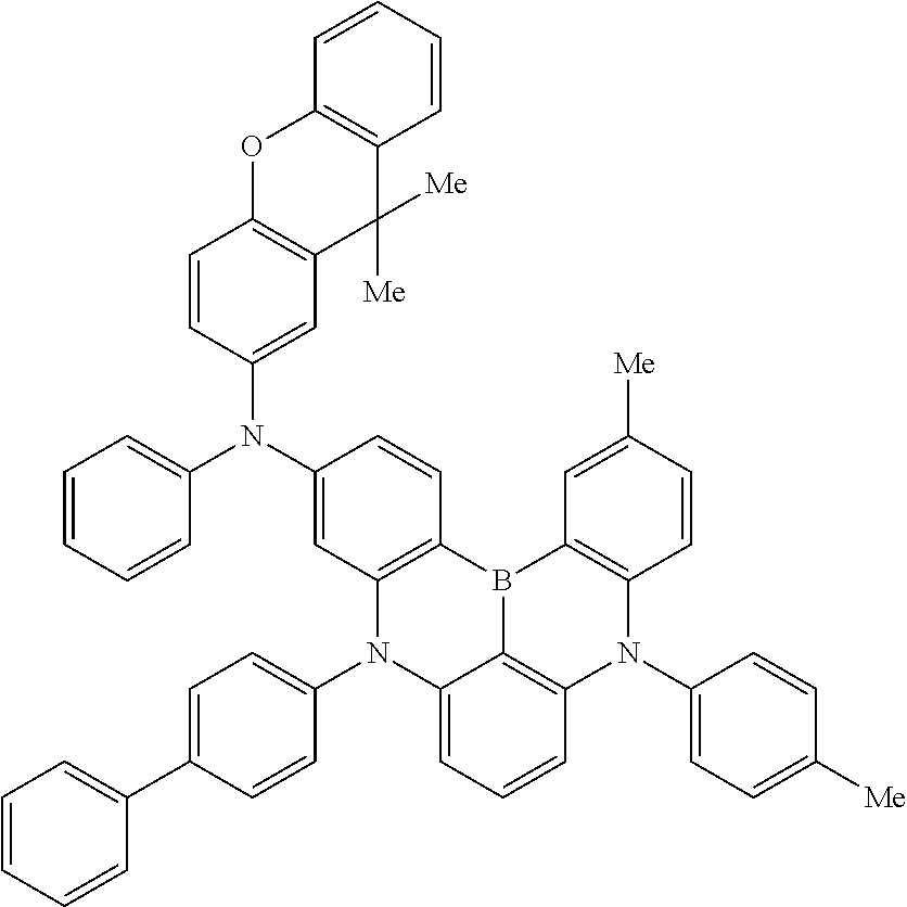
C1=C2C3=C(N(C4=CC=C([Me])C=C4)C4=C(B3C3=C(N2C2=CC=C(C5=CC=CC=C5)C=C2)C=C(N(C2=CC5=C(C=C2)OC2=C(C5([Me])[Me])C=CC=C2)C2=CC=CC=C2)C=C3)C=C([Me])C=C4)C=C1
